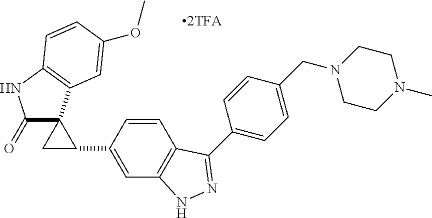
C1(=O)C2(C3=C(N1)C=CC(OC)=C3)CC2C1=CC2=C(C=C1)C(C1=CC=C(CN3CCN(C)CC3)C=C1)=NN2
